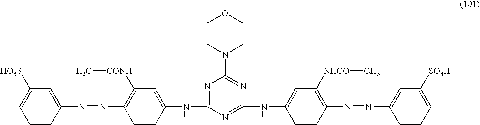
C1=CC(N=NC2=C([CONH]C)C=C(NC3=NC(N4CCOCC4)=NC(NC4=CC([NHCO]C)=C(N=NC5=CC([SO3H])=CC=C5)C=C4)=N3)C=C2)=CC([HO3S])=C1
